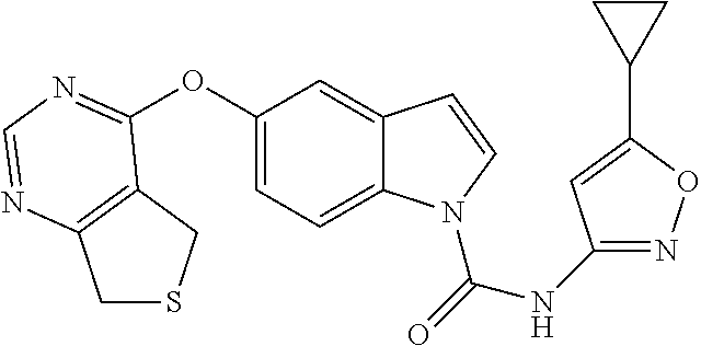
C1SCC2=C1N=CN=C2OC1=CC=C2C(=C1)C=CN2C(=O)NC1=NOC(C2CC2)=C1
